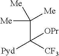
C(C([CF3])([Pyd])[OPr])([Me])([Me])[Me]
